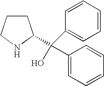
C1CCNC1C(C1=CC=CC=C1)(C1=CC=CC=C1)O
